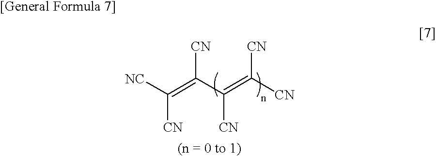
C([CN])([NC])=C(C(=C([CN])[CN])[CN])[CN]
